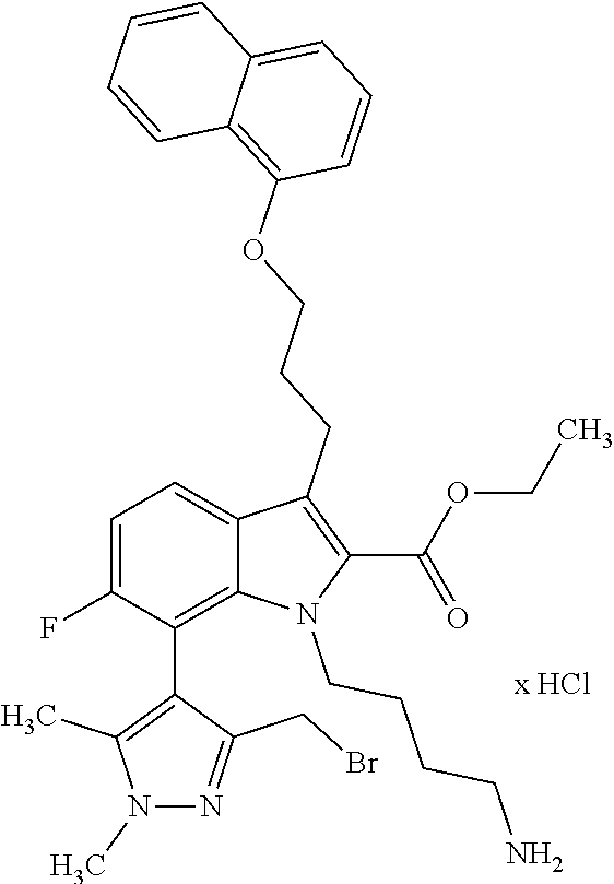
N1(C)C(C)=C(C2=C3C(=CC=C2F)C(CCCOC2=C4C(=CC=C2)C=CC=C4)=C(C(OCC)=O)N3CCCCN)C(CBr)=N1.[x HCl]
